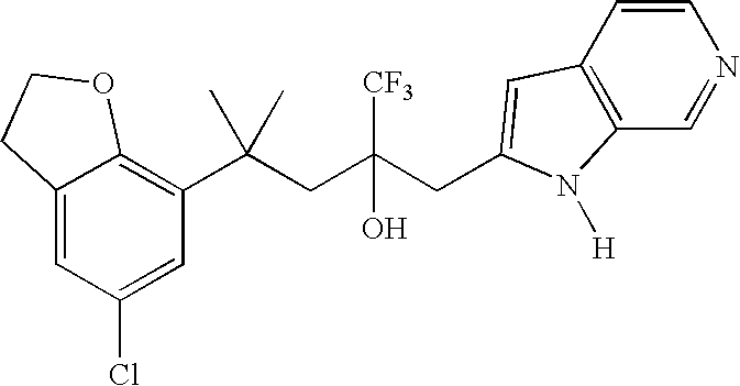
C12=CC(Cl)=CC(C(CC(CC3=CC4=C(C=NC=C4)N3[H])([CF3])O)(C)C)=C1OCC2
